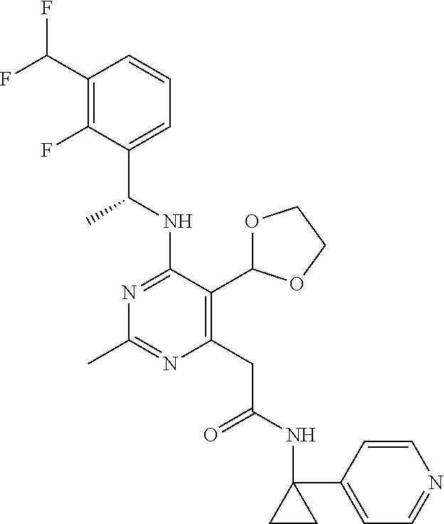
N1=C(NC(C)C2=CC=CC(C(F)F)=C2F)C(C2OCCO2)=C(CC(=O)NC2(C3=CC=NC=C3)CC2)N=C1C
